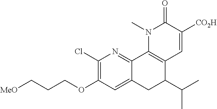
C12=CC(OCCC[MeO])=C(Cl)N=C1C1=C(C(C(C)C)C2)C=C([CO2H])C(=O)N1C
